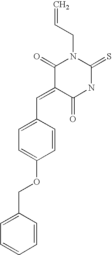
C1=C(OCC2=CC=CC=C2)C=CC(C=C2C(=O)NC(=S)N(CC=C)C2=O)=C1
